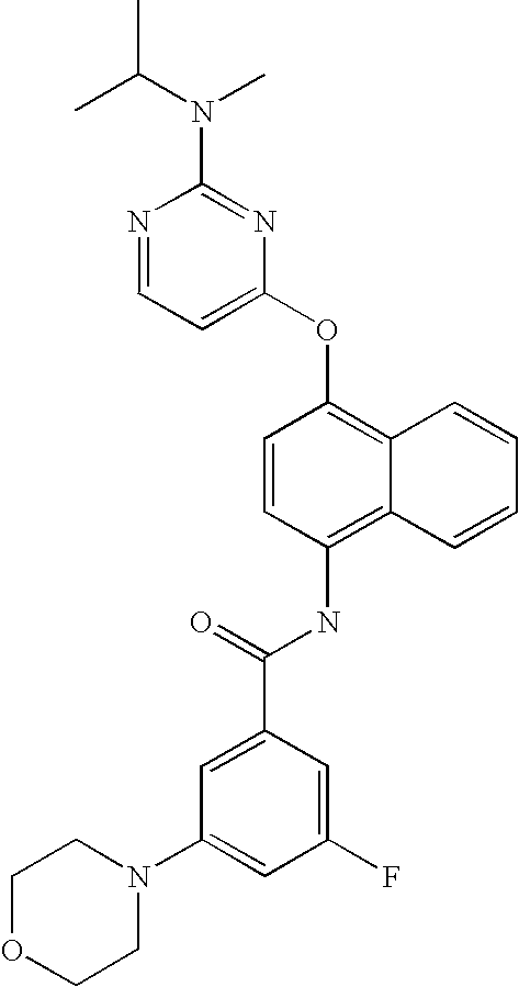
N1=CC=C(OC2=C3C(=C(NC(C4=CC(N5CCOCC5)=CC(F)=C4)=O)C=C2)C=CC=C3)N=C1N(C(C)C)C
